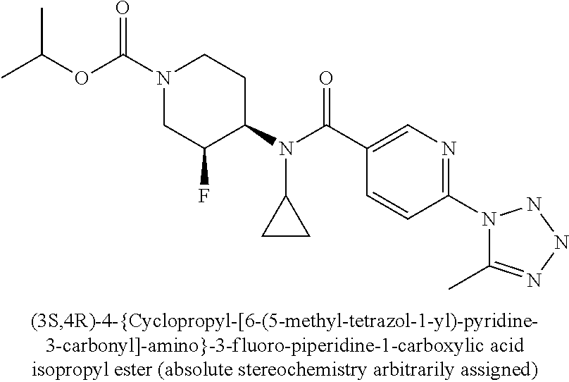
CC(OC(N1CC(F)C(N(C(C2=CN=C(N3C(C)=NNN3)C=C2)=O)C2CC2)CC1)=O)C
